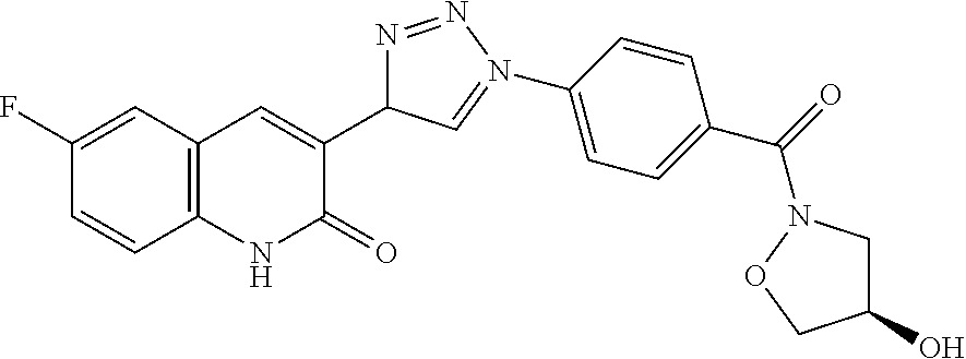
C1(F)=CC2=C(C=C1)NC(=O)C(C1N=NN(C3=CC=C(C(=O)N4CC(O)CO4)C=C3)=C1)=C2
